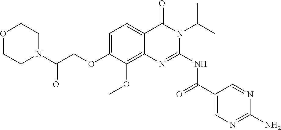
C1=C(OCC(N2CCOCC2)=O)C(OC)=C2C(=C1)C(=O)N(C(C)C)C(NC(C1=CN=C(N)N=C1)=O)=N2
